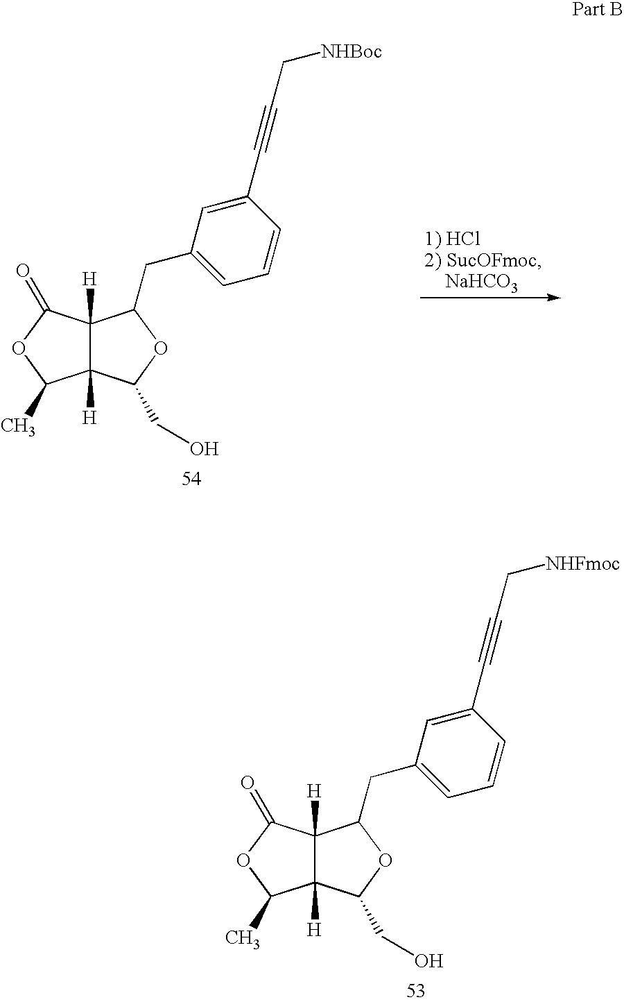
C12([H])C([H])(C(=O)OC1C)C(CC1=CC=CC(C#CC[NHFmoc])=C1)OC2CO.C12([H])C([H])(C(=O)OC1C)C(CC1=CC=CC(C#CC[NHBoc])=C1)OC2CO
